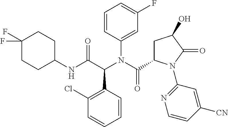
C1(Cl)=C(C(C(NC2CCC(F)(F)CC2)=O)N(C(C2CC(O)C(=O)N2C2=NC=CC([CN])=C2)=O)C2=CC(F)=CC=C2)C=CC=C1
